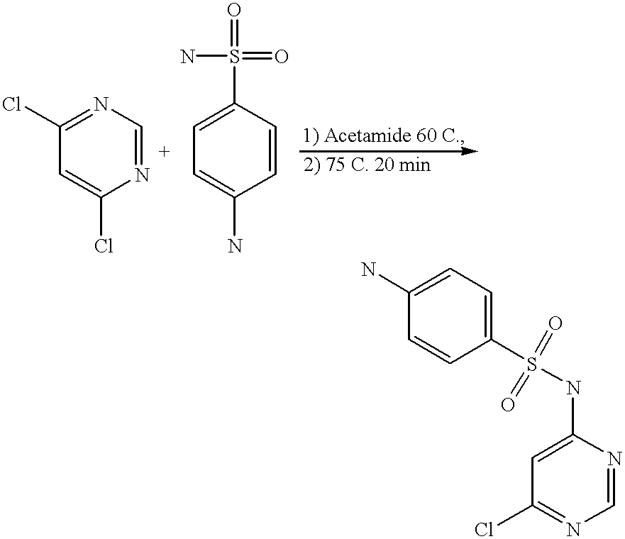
C1=NC(Cl)=CC(Cl)=N1.C1=CC(N)=CC=C1S(N)(=O)=O.N1=CN=C(Cl)C=C1NS(C1=CC=C(N)C=C1)(=O)=O
